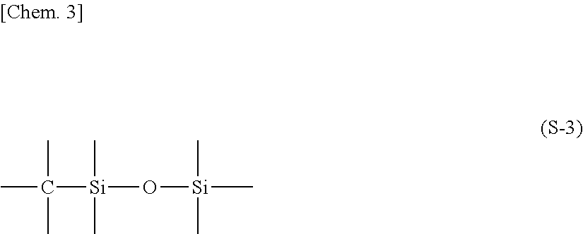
CC(C)([Si](O[Si](C)(C)C)(C)C)C
